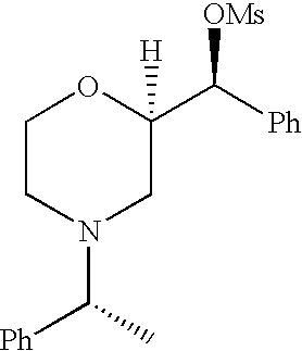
C1CN(C(C)[Ph])CC(C([Ph])[OMs])([H])O1
